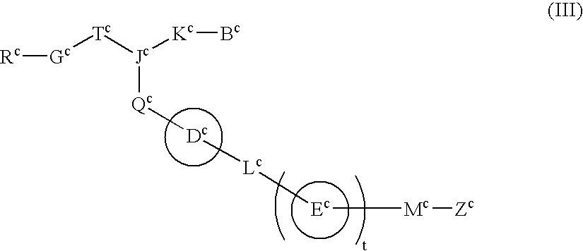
[Rc][Gc][Tc][Jc]([Kc][Bc])[Qc][Dc][Lc][Ec][Mc][Zc]
